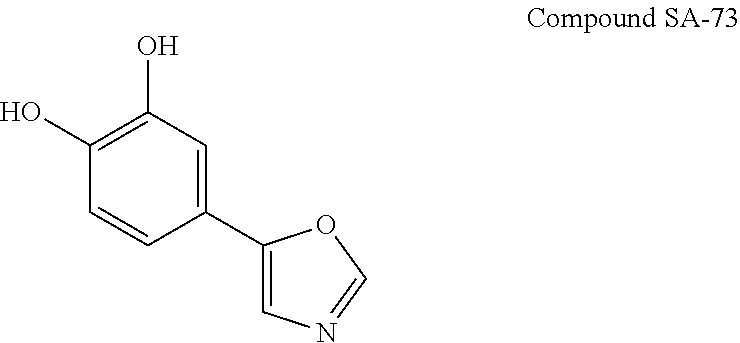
C1(O)=C(O)C=CC(C2=CN=CO2)=C1
